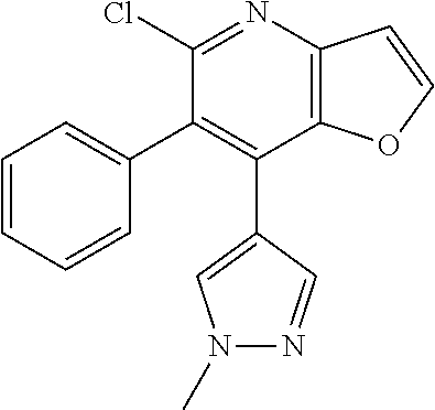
C12=C(N=C(Cl)C(C3=CC=CC=C3)=C1C1=CN(C)N=C1)C=CO2
